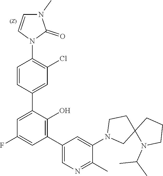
C1=C(C2=CC(Cl)=C(N3C(=O)N(C)C=C3)C=C2)C(O)=C(C2=CN=C(C)C(N3CC4(CC3)N(C(C)C)CCC4)=C2)C=C1F
